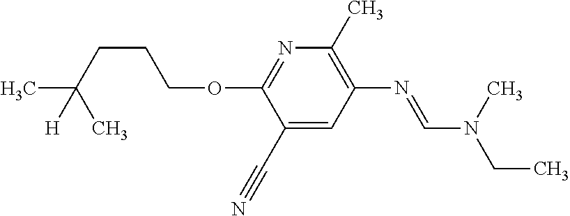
N1=C(OCCCC([H])(C)C)C(C#N)=CC(N=CN(C)CC)=C1C
